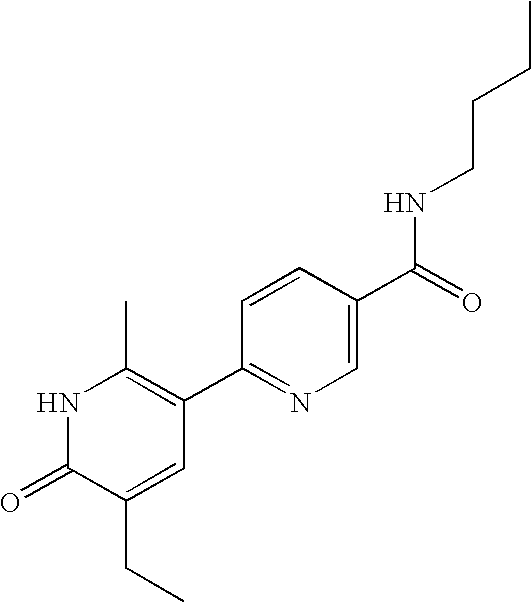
C1(CC)=CC(C2=NC=C(C(NCCCC)=O)C=C2)=C(C)NC1=O
